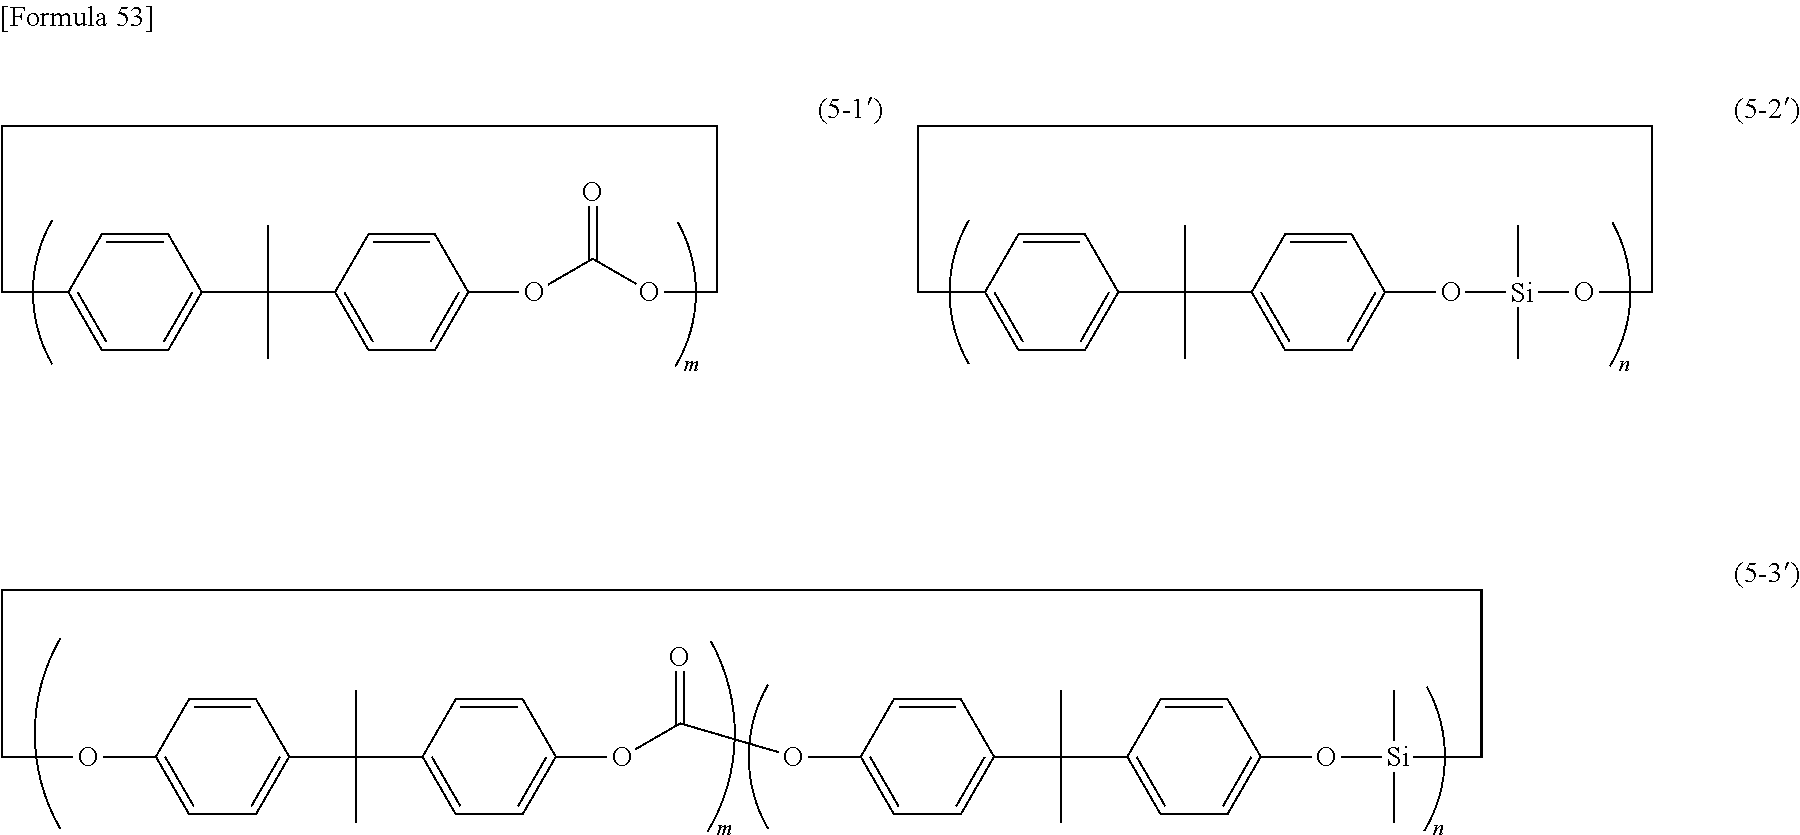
C1=CC2=CC=C1C(C)(C)C1=CC=C(C=C1)OC(=O)OCCCC2.C1=CC2=CC=C1C(C)(C)C1=CC=C(C=C1)O[Si](C)(C)OCCCC2.C1=CC2=CC=C1C(C)(C)C1=CC=C(C=C1)OC(=O)OC1=CC=C(C=C1)C(C)(C)C1=CC=C(C=C1)O[Si](C)(C)CCCCO2
